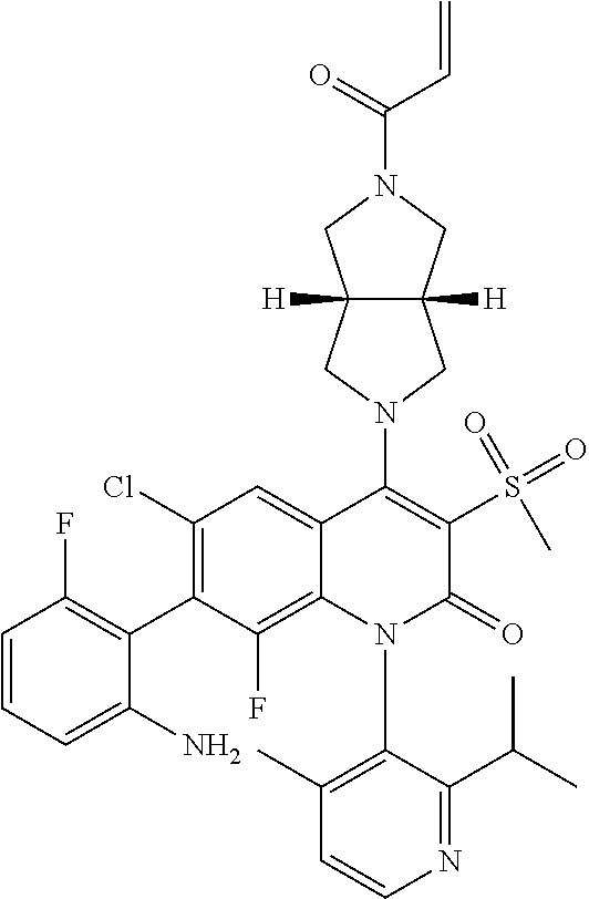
C1=CN=C(C(C)C)C(N2C(=O)C(S(=O)(=O)C)=C(N3CC4([H])C([H])(C3)CN(C(=O)C=C)C4)C3=CC(Cl)=C(C4=C(F)C=CC=C4N)C(F)=C23)=C1C
